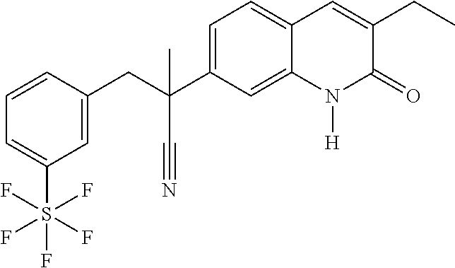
C1=CC(CC(C2=CC=C3C(=C2)N([H])C(=O)C(CC)=C3)(C#N)C)=CC(S(F)(F)(F)(F)F)=C1
